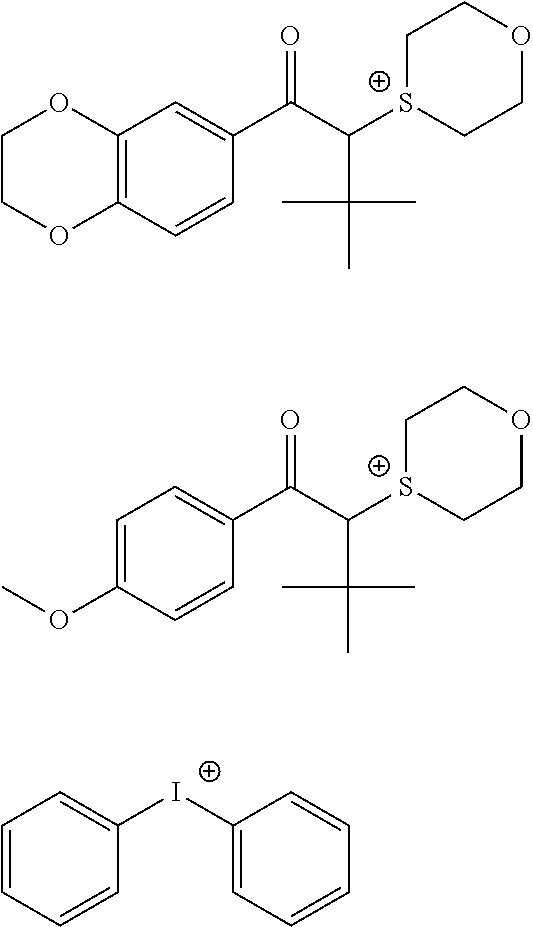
C12=C(C=CC(C(C([S+]3CCOCC3)C(C)(C)C)=O)=C1)OCCO2.C1=C(OC)C=CC(C(C([S+]2CCOCC2)C(C)(C)C)=O)=C1.C1=CC=CC([I+]C2=CC=CC=C2)=C1
